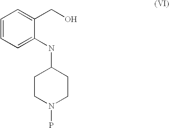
C1CN(P)CCC1NC1=CC=CC=C1CO
